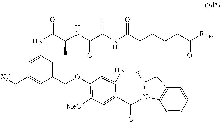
C1(COC2=C([MeO])C=C3C(=C2)NCC2CC4=C(C=CC=C4)N2C3=O)=CC(NC(=O)C(NC(C(NC(CCCCC([R100])=O)=O)C)=O)C)=CC(C[X2])=C1
